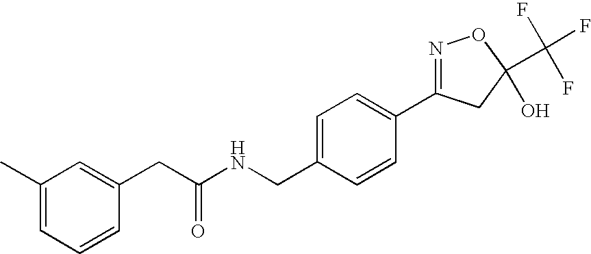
C1=CC=C(C)C=C1CC(NCC1=CC=C(C2=NOC(C(F)(F)F)(O)C2)C=C1)=O
